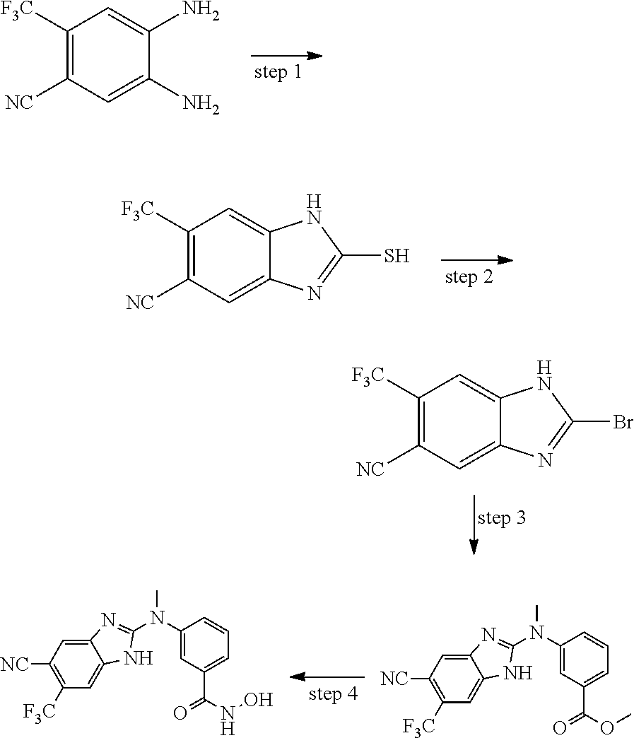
C1([F3C])=C([NC])C=C(N)C(N)=C1.C1([F3C])=C([NC])C=C2C(=C1)NC(S)=N2.C1([F3C])=C([NC])C=C2C(=C1)NC(Br)=N2.C12=CC([NC])=C([F3C])C=C1NC(N(C1=CC(C(=O)OC)=CC=C1)C)=N2.C12=CC([NC])=C([F3C])C=C1NC(N(C1=CC(C(=O)NO)=CC=C1)C)=N2
